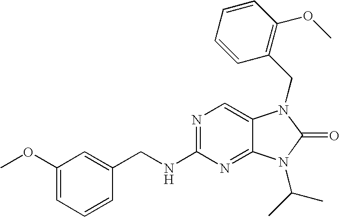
C1=C(CNC2=NC=C3C(=N2)N(C(C)C)C(=O)N3CC2=C(OC)C=CC=C2)C=CC=C1OC
